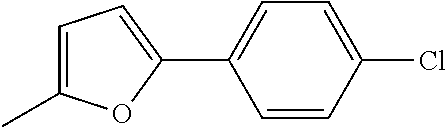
C1=CC(Cl)=CC=C1C1=CC=C(C)O1
